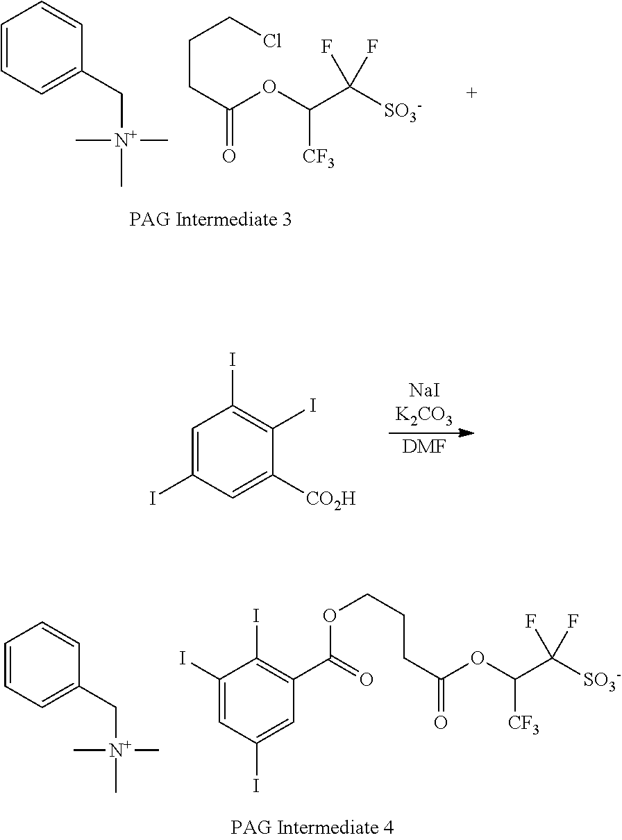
C1=CC=C(C[N+](C)(C)C)C=C1.O(C(C([SO3-])(F)F)[CF3])C(=O)CCCCl.[DMF].C1=C(I)C=C([CO2H])C(I)=C1I.C1=CC=C(C[N+](C)(C)C)C=C1.O(C(C([SO3-])(F)F)[CF3])C(=O)CCCOC(=O)C1=C(I)C(I)=CC(I)=C1
